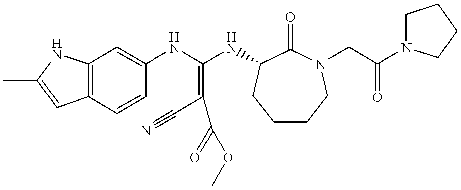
C12=C(C=CC(NC(NC3C(=O)N(CC(N4CCCC4)=O)CCCC3)=C(C#N)C(OC)=O)=C1)C=C(C)N2
